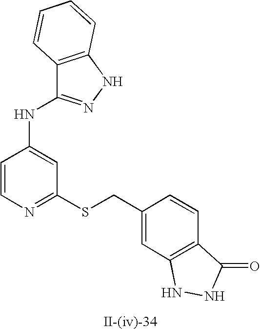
C1=CN=C(SCC2=CC3=C(C=C2)C(=O)NN3)C=C1NC1=NNC2=C1C=CC=C2
